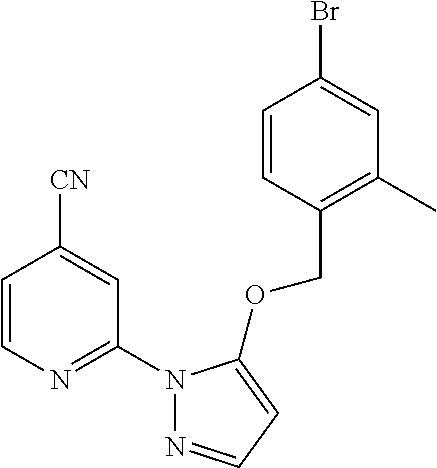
C1=CN=C(N2N=CC=C2OCC2=C(C)C=C(Br)C=C2)C=C1[CN]
